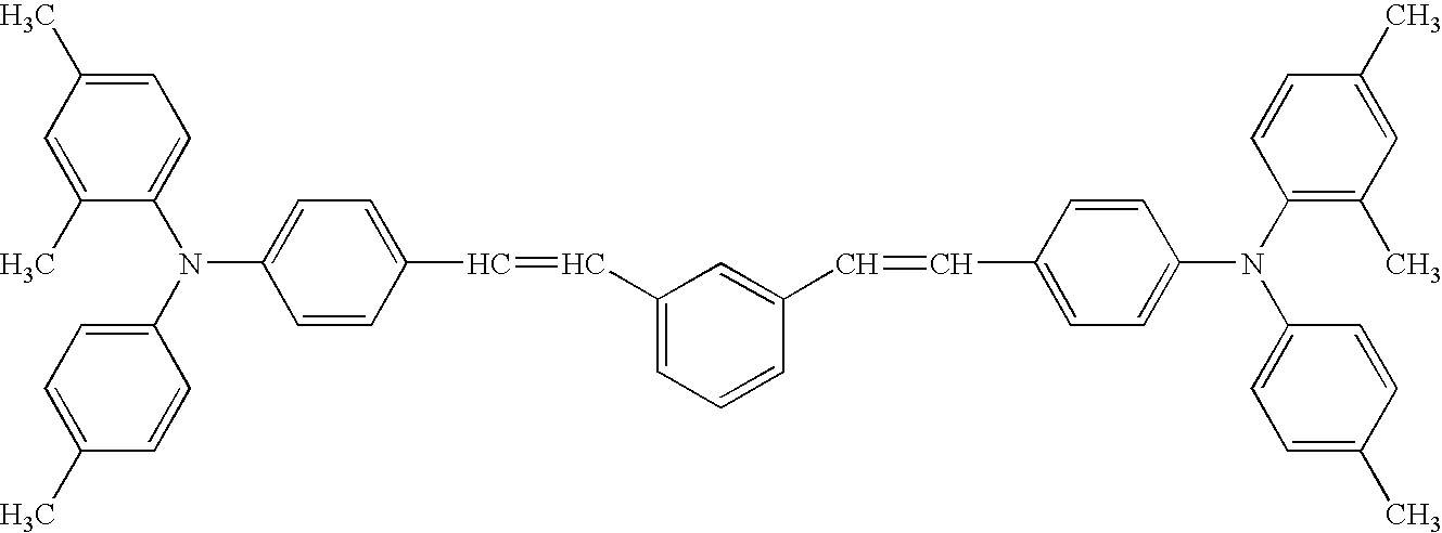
C1=CC(N(C2=CC=C(C)C=C2C)C2=CC=C(C)C=C2)=CC=C1C=CC1=CC=CC(C=CC2=CC=C(N(C3=C(C)C=C(C)C=C3)C3=CC=C(C)C=C3)C=C2)=C1
